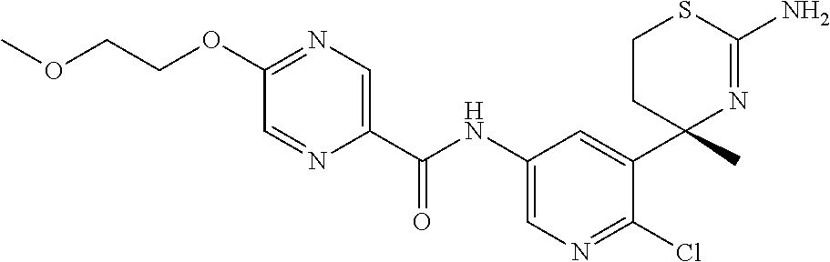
C(NC1=CN=C(Cl)C(C2(C)N=C(N)SCC2)=C1)(=O)C1=CN=C(OCCOC)C=N1
